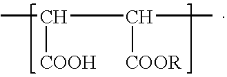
CC(C(C)[COOR])[COOH]
